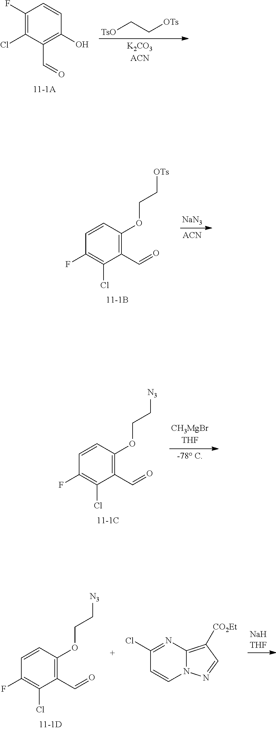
[TsO]CC[OTs].C1(F)=C(Cl)C(C=O)=C(O)C=C1.C1(C=O)=C(OCC[OTs])C=CC(F)=C1Cl.[NaN3].[ACN].C1(C=O)=C(OCC[N3])C=CC(F)=C1Cl.[-78 C].C1(C=O)=C(OCC[N3])C=CC(F)=C1Cl.C1(Cl)=NC2=C([CO2Et])C=NN2C=C1
